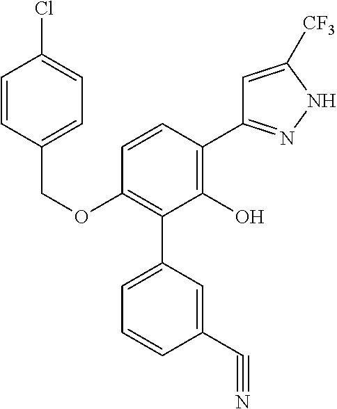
C(OC1=C(C2=CC=CC(C#N)=C2)C(O)=C(C2=NNC([CF3])=C2)C=C1)C1=CC=C(Cl)C=C1
